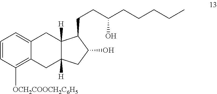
C1=CC([OCH2COOCH2C6H5])=C2C(=C1)CC1([H])C([H])(C2)CC(O)C1CCC(CCCCC)O
